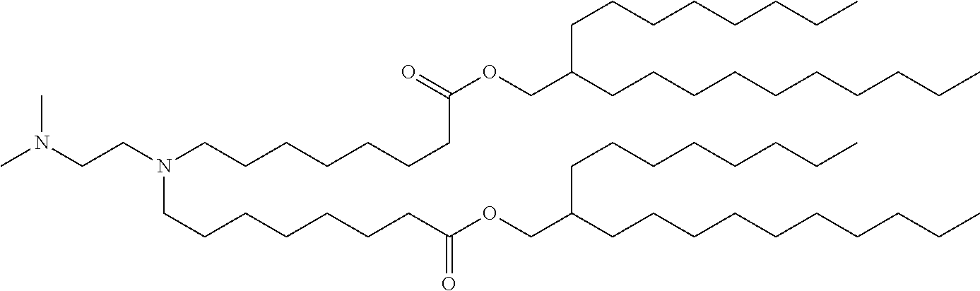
N(CCN(CCCCCCCC(OCC(CCCCCCCCCC)CCCCCCCC)=O)CCCCCCCC(OCC(CCCCCCCC)CCCCCCCCCC)=O)(C)C
